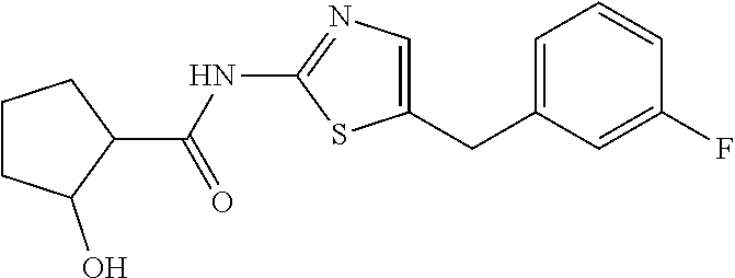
C1(CC2=CC=CC(F)=C2)=CN=C(NC(=O)C2CCCC2O)S1
